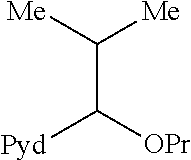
C(C([OPr])[Pyd])([Me])[Me]
